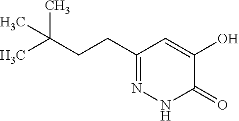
C1(CCC(C)(C)C)=NNC(=O)C(O)=C1
